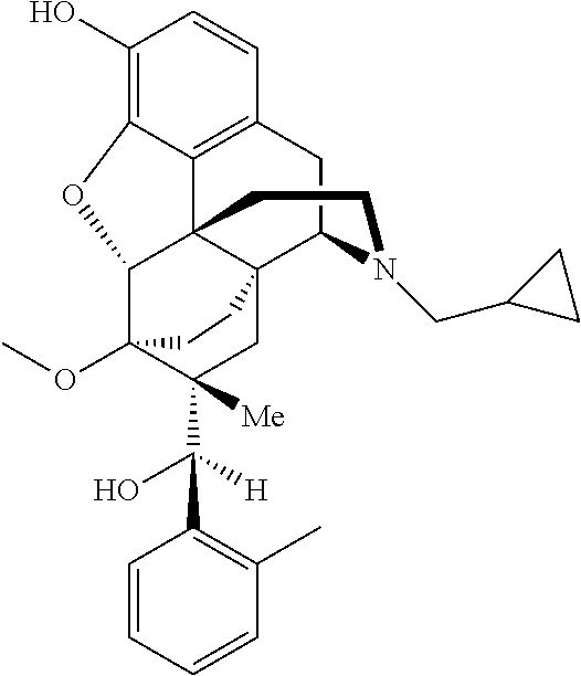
C1(O)=C2C3=C(C=C1)CC1C45C3(C(C(OC)(C(C(O)([H])C3=C(C)C=CC=C3)([Me])C4)CC5)O2)CCN1CC1CC1
